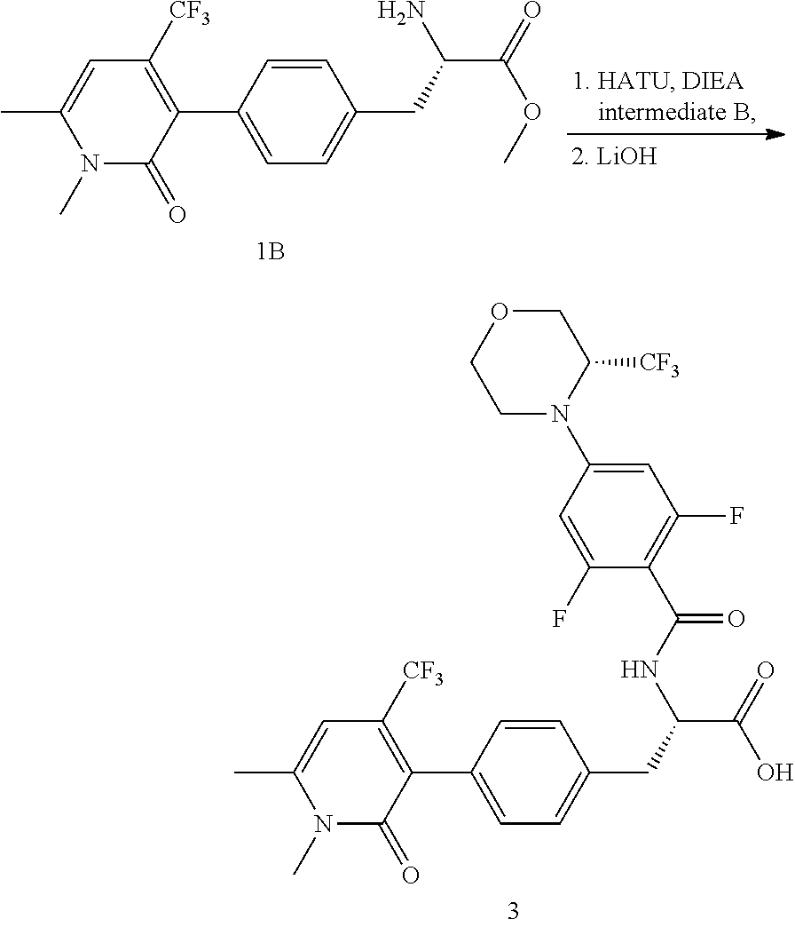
C1(C2=C([CF3])C=C(C)N(C)C2=O)=CC=C(CC(C(=O)OC)N)C=C1.C1(C2=C([CF3])C=C(C)N(C)C2=O)=CC=C(CC(C(=O)O)NC(C2=C(F)C=C(N3C([CF3])COCC3)C=C2F)=O)C=C1
